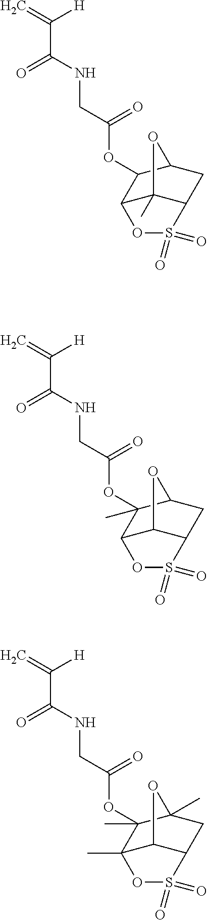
C=C([H])C(=O)NCC(=O)OC1(C)C2C3C(CC1O3)S(=O)(=O)O2.C=C([H])C(=O)NCC(=O)OC1(C)C2(C)C3C(CC1(C)O3)S(=O)(=O)O2.C=C([H])C(=O)NCC(=O)OC1C2OS(=O)(=O)C3CC1OC23C
